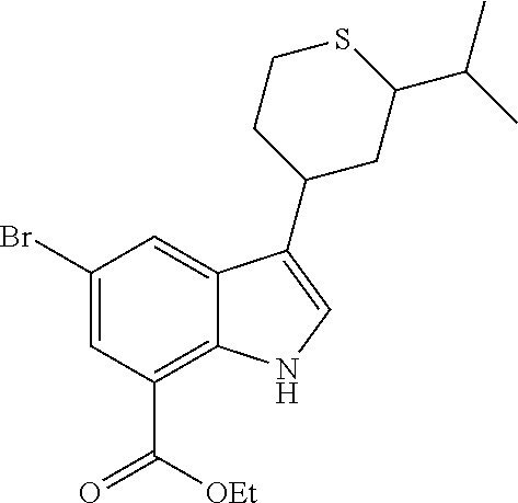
C1(Br)=CC(C([OEt])=O)=C2C(=C1)C(C1CC(C(C)C)SCC1)=CN2
